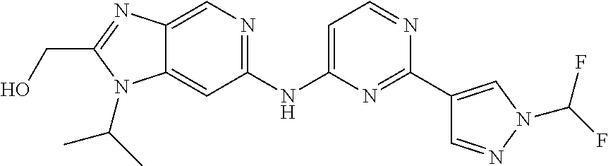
C1(NC2=CC=NC(C3=CN(C(F)F)N=C3)=N2)=NC=C2C(=C1)N(C(C)C)C(CO)=N2
